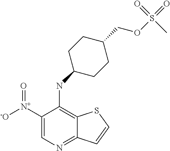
C1([N+]([-O])=O)=CN=C2C(=C1NC1CCC(COS(=O)(=O)C)CC1)SC=C2
